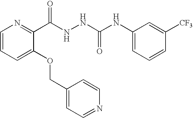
C1=CC=C(OCC2=CC=NC=C2)C(C(NNC(NC2=CC=CC([CF3])=C2)=O)=O)=N1
